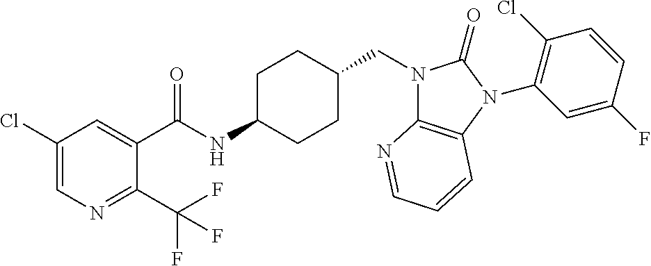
C1(Cl)=CN=C(C(F)(F)F)C(C(NC2CCC(CN3C4=C(N(C5=C(Cl)C=CC(F)=C5)C3=O)C=CC=N4)CC2)=O)=C1
